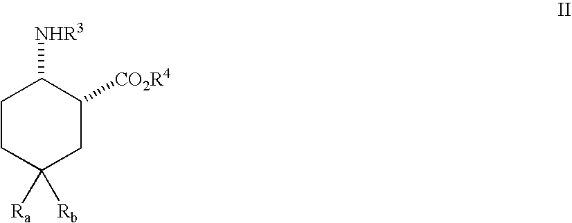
C1CC([Ra])([Rb])CC([CO2R4])C1[NHR3]
